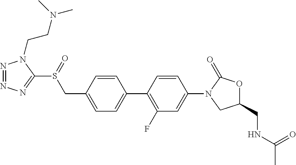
C1=C(C2=C(F)C=C(N3CC(CNC(C)=O)OC3=O)C=C2)C=CC(CS(C2=NN=NN2CCN(C)C)=O)=C1
